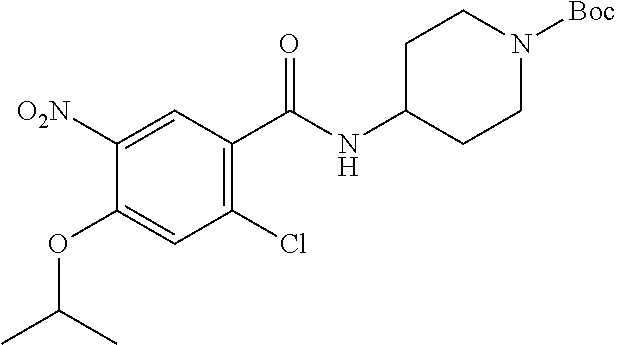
C(=O)(NC1CCN([Boc])CC1)C1=C(Cl)C=C(OC(C)C)C([O2N])=C1
